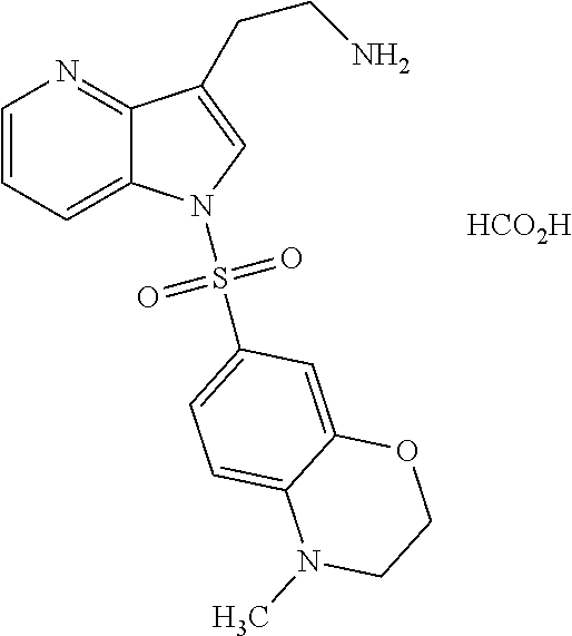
[HCO2H].C1=CC=C2C(=N1)C(CCN)=CN2S(=O)(=O)C1=CC=C2C(=C1)OCCN2C
